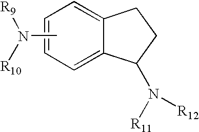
C1=C2C(=CC=C1)CCC2N([R11])[R12].CN([R9])[R10]
